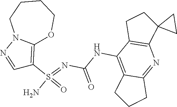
C(NC1=C2C(=NC3=C1CCC31CC1)CCC2)(N=S(N)(=O)C1=C2N(N=C1)CCCCO2)=O
